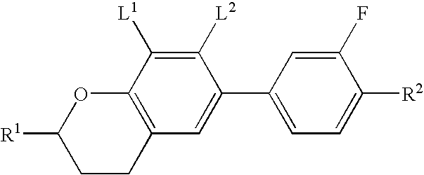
C1CC2=C(OC1[R1])C([L1])=C([L2])C(C1=CC=C([R2])C(F)=C1)=C2
